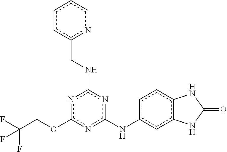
FC(COc1nc(Nc2ccc3c(c2)NC(=O)N3)nc(NCc2ccccn2)n1)(F)F
